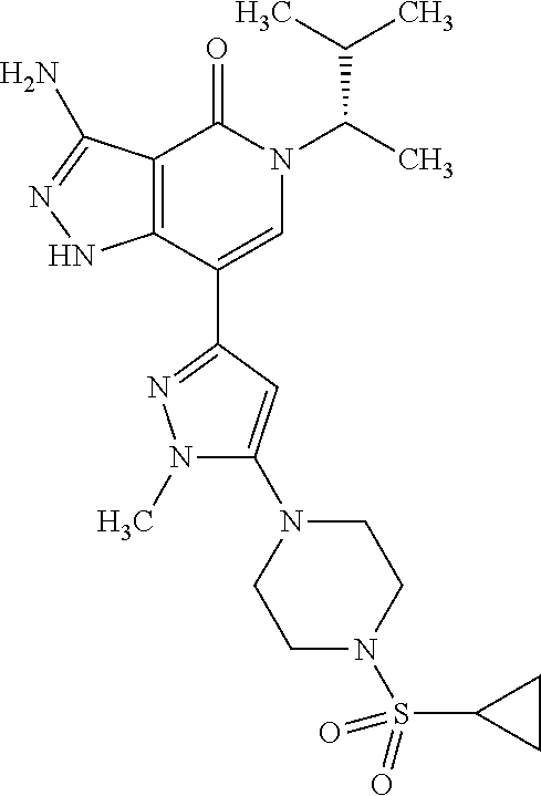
C12=C(C(C3=NN(C)C(N4CCN(S(C5CC5)(=O)=O)CC4)=C3)=CN(C(C)C(C)C)C1=O)NN=C2N
